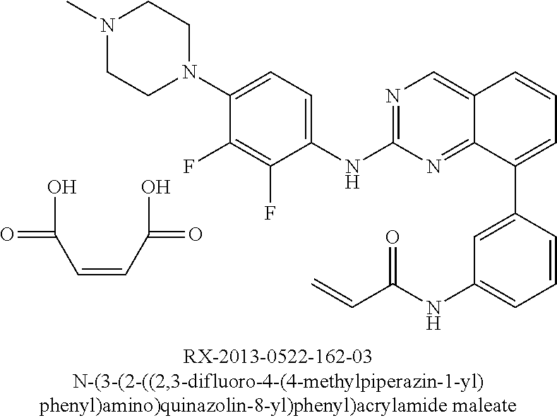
C1=CC(C2=CC=CC3=CN=C(NC4=CC=C(N5CCN(C)CC5)C(F)=C4F)N=C23)=CC(NC(C=C)=O)=C1.C(=CC(O)=O)C(=O)O
